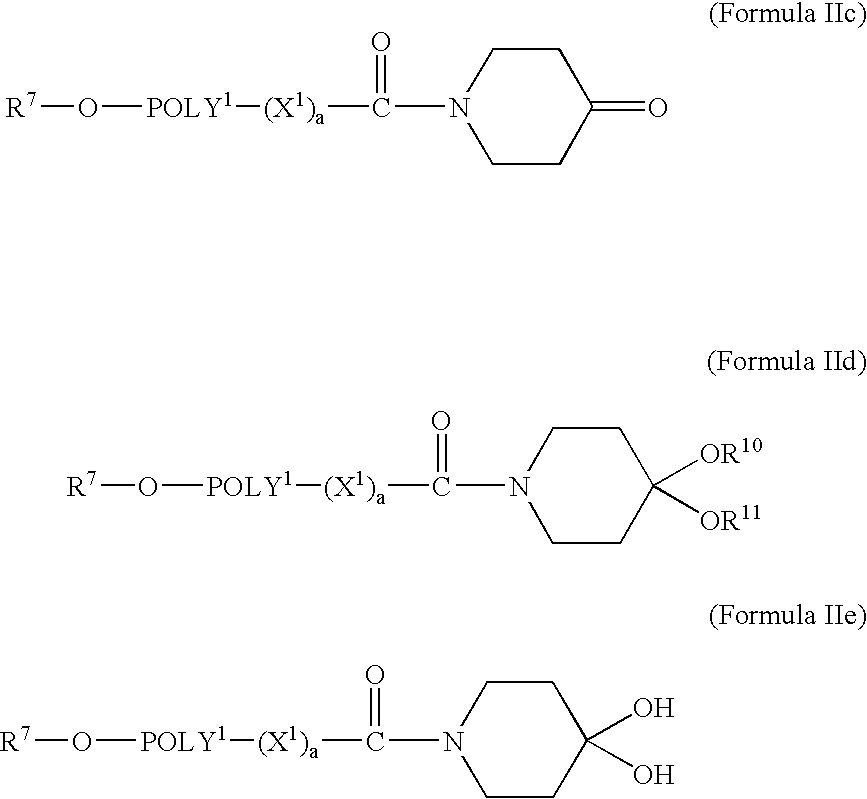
[(X1)a](C(N1CCC([OR10])([OR11])CC1)=O)[POLY1]O[R7].[(X1)a](C(N1CCC(=O)CC1)=O)[POLY1]O[R7].[(X1)a](C(N1CCC(O)(O)CC1)=O)[POLY1]O[R7]
